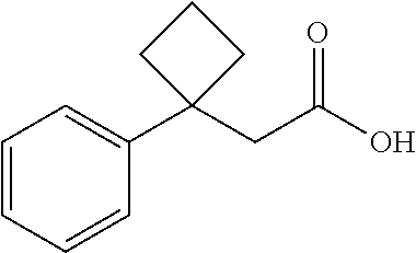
C1=CC=CC(C2(CC(O)=O)CCC2)=C1
